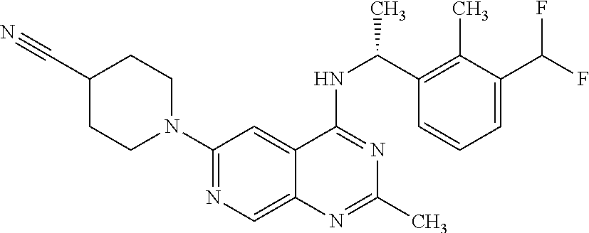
C1(N2CCC(C#N)CC2)=NC=C2C(=C1)C(NC(C1=C(C)C(C(F)F)=CC=C1)C)=NC(C)=N2
